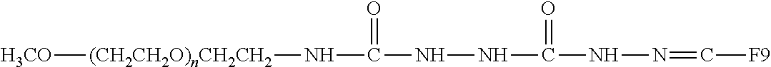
[(CH2CH2O)nCH2CH2](NC(NNC(NN=C[F9])=O)=O)[H3CO]
